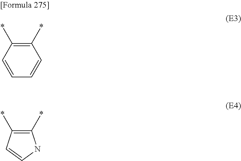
C1(*)=C(*)C=CC=C1.C1(*)=C(*)NC=C1
